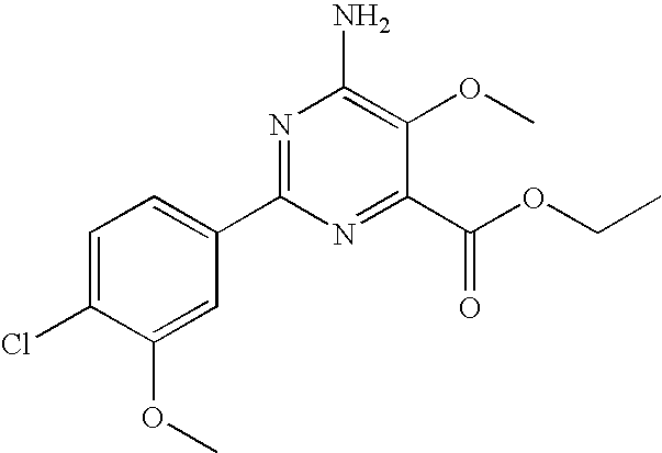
N1=C(C2=CC=C(Cl)C(OC)=C2)N=C(C(OCC)=O)C(OC)=C1N
